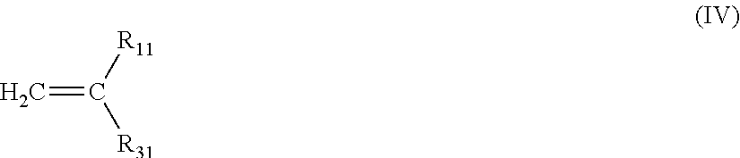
C=C([R11])[R31]
